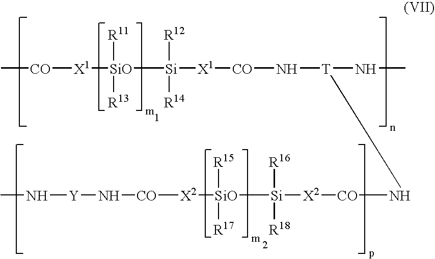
C[CO][X1][SiO]([Si]([X1][CO]N[T](NC)N[CO][X2][Si]([SiO]([X2][CO]N[Y]NC)([R15])[R17])([R16])[R18])([R12])[R14])([R11])[R13]
